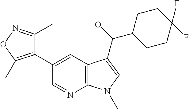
C1(C2=CC3=C(N=C2)N(C)C=C3C(C2CCC(F)(F)CC2)O)=C(C)ON=C1C
